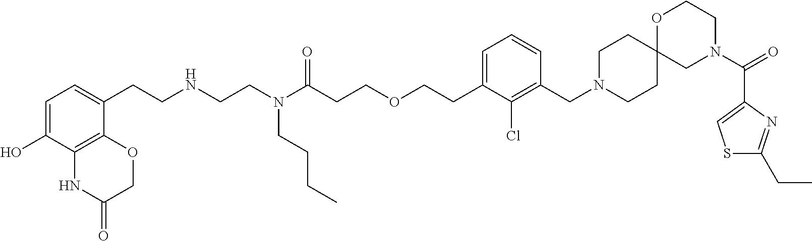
O=C(N1CCOC2(C1)CCN(CC1=C(Cl)C(CCOCCC(N(CCNCCC3=CC=C(O)C4=C3OCC(=O)N4)CCCC)=O)=CC=C1)CC2)C1=CSC(CC)=N1
